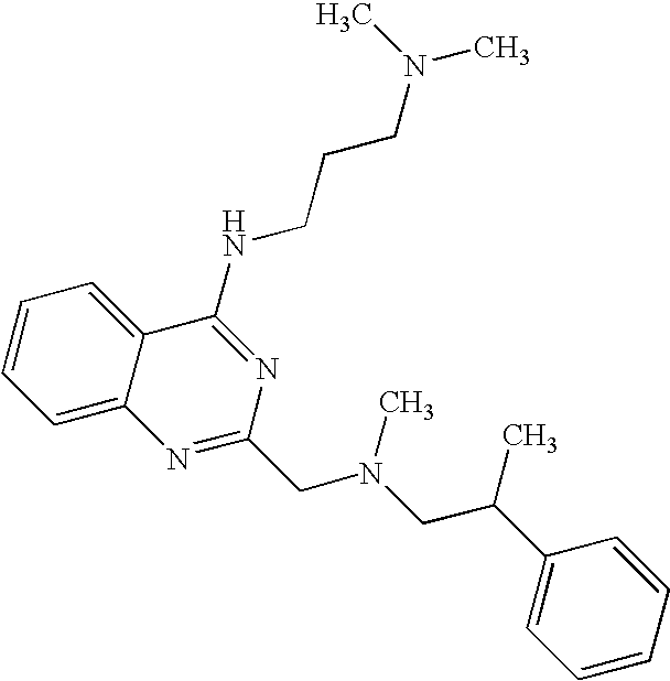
C1=C2C(=CC=C1)C(NCCCN(C)C)=NC(CN(CC(C1=CC=CC=C1)C)C)=N2
